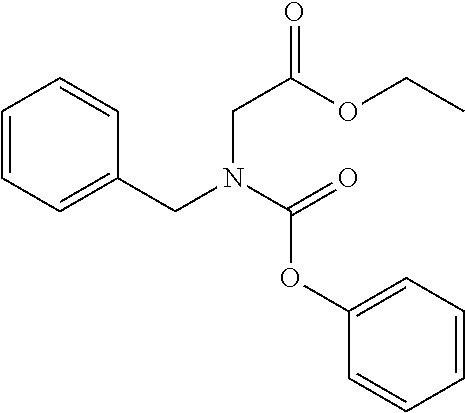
C1=CC=C(CN(C(=O)OC2=CC=CC=C2)CC(OCC)=O)C=C1
